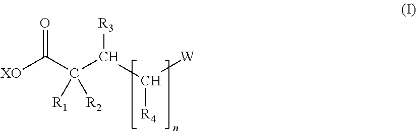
O=C(C(C(C([W])[R4])[R3])([R1])[R2])[XO]
